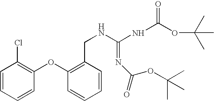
C1=CC=CC(OC2=C(CNC(=NC(=O)OC(C)(C)C)NC(OC(C)(C)C)=O)C=CC=C2)=C1Cl
